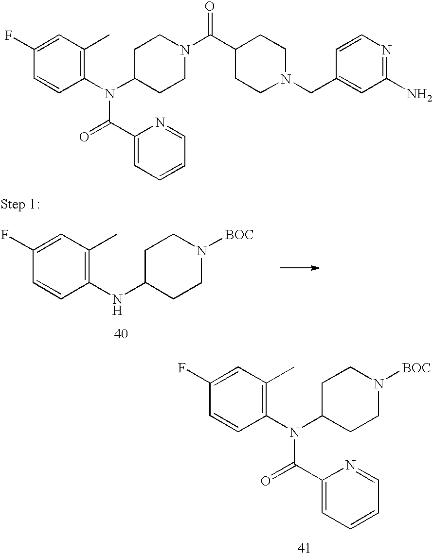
C1(F)=CC(C)=C(NC2CCN([BOC])CC2)C=C1.C1(F)=CC(C)=C(N(C2CCN([BOC])CC2)C(C2=CC=CC=N2)=O)C=C1.C1(F)=CC(C)=C(N(C2CCN(C(C3CCN(CC4=CC(N)=NC=C4)CC3)=O)CC2)C(C2=CC=CC=N2)=O)C=C1
